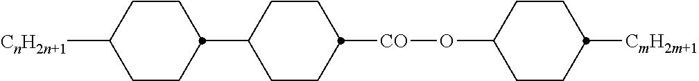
C1CC([CnH2n+1])CCC1C1CCC([CO]OC2CCC([CmH2m+1])CC2)CC1
